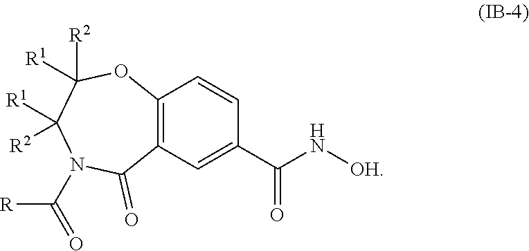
N1(C([R])=O)C(=O)C2=C(OC([R2])([R1])C1([R2])[R1])C=CC(C(N[OH])=O)=C2
